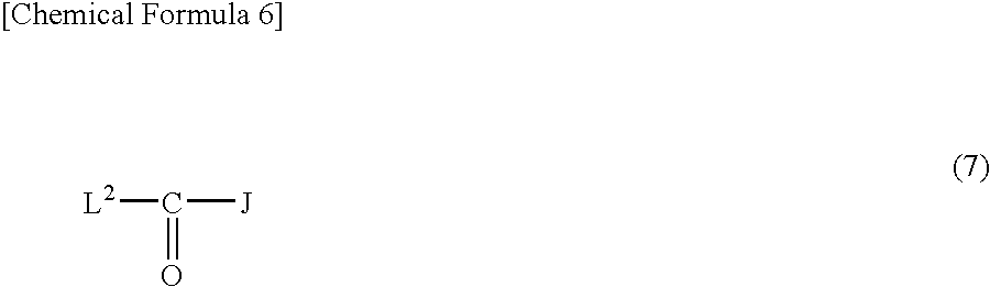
[L2]C([J])=O
